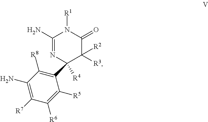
C1(N)=NC(C2=C([R8])C(N)=C([R7])C([R6])=C2[R5])([R4])C([R3])([R2])C(=O)N1[R1]
